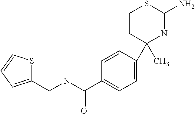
C1(C(NCC2=CC=CS2)=O)=CC=C(C2(C)N=C(N)SCC2)C=C1
